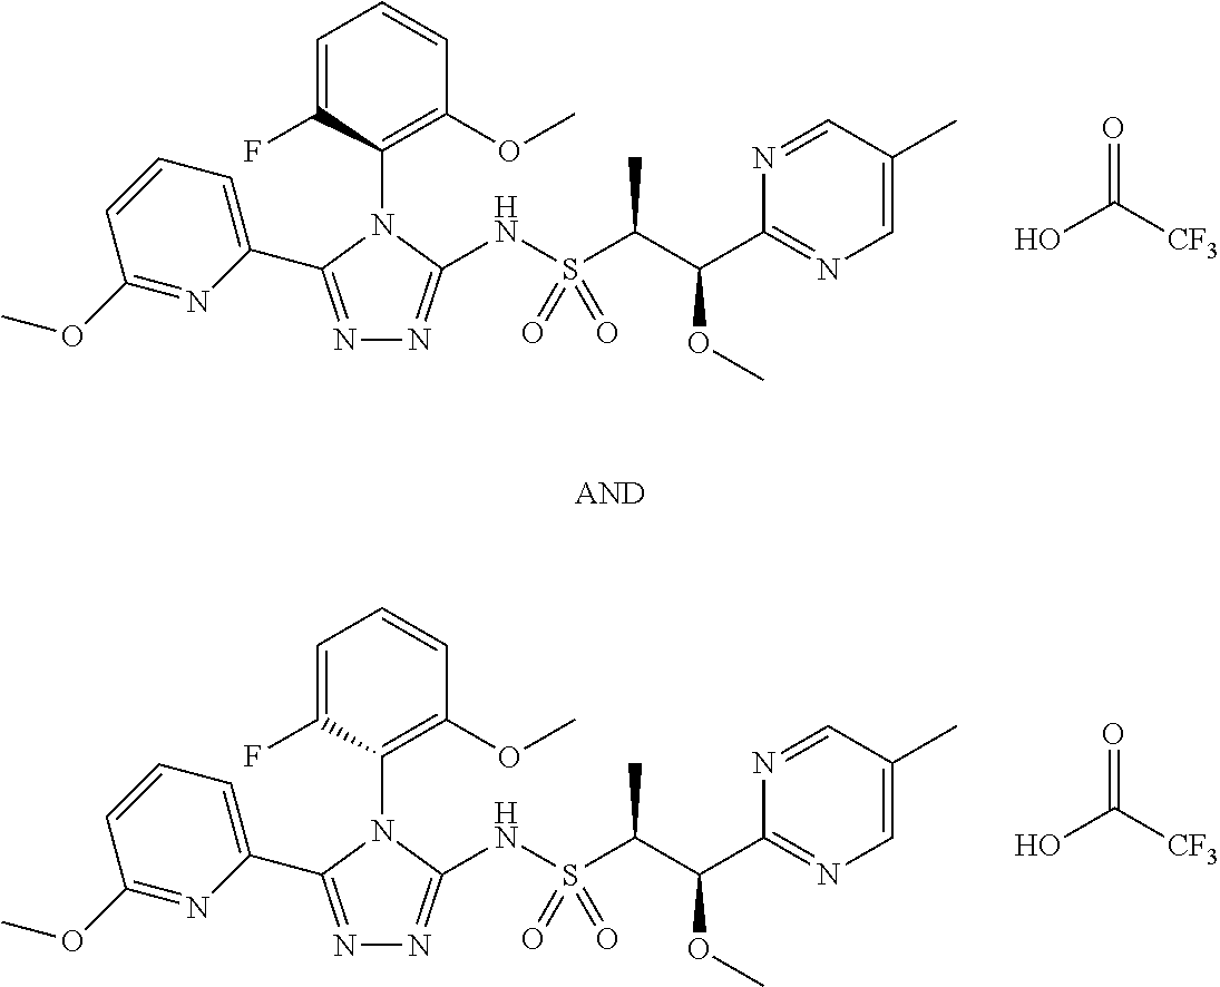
C1(OC)=NC(C2=NN=C(NS(C(C(C3=NC=C(C)C=N3)OC)C)(=O)=O)N2C2=C(OC)C=CC=C2F)=CC=C1.OC([CF3])=O.C1(OC)=NC(C2=NN=C(NS(C(C(C3=NC=C(C)C=N3)OC)C)(=O)=O)N2C2=C(OC)C=CC=C2F)=CC=C1.OC([CF3])=O
